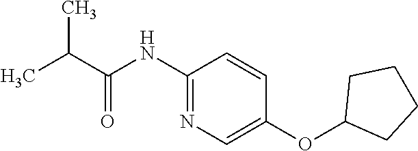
C(C(=O)NC1=NC=C(OC2CCCC2)C=C1)(C)C
